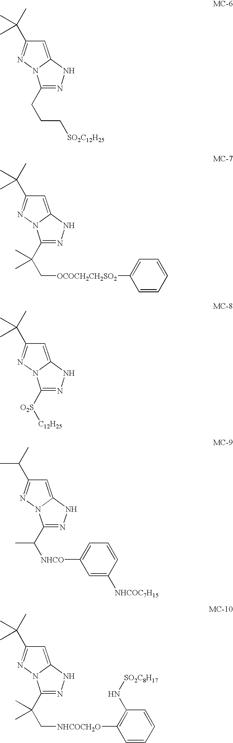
C1=C2N(N=C1C(C)(C)C)C(CCC[SO2C12H25])=NN2.C1=C2N(N=C1C(C)(C)C)C(C(C[OCOCH2CH2SO2]C1=CC=CC=C1)(C)C)=NN2.C1=C2N(N=C1C(C)(C)C)C([O2S][C12H25])=NN2.C1=C2N(N=C1C(C)C)C(C([NHCO]C1=CC=CC([NHCOC7H15])=C1)C)=NN2.C1=C2N(N=C1C(C)(C)C)C(C(C)(C[NHCOCH2O]C1=C(N[SO2C8H17])C=CC=C1)C)=NN2
